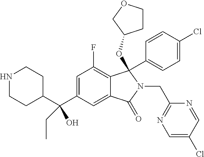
N1CCC(C(C2=CC(F)=C3C(=C2)C(=O)N(CC2=NC=C(Cl)C=N2)C3(C2=CC=C(Cl)C=C2)OC2CCOC2)(O)CC)CC1
